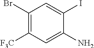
C1(Br)=C([F3C])C=C(N)C(I)=C1
